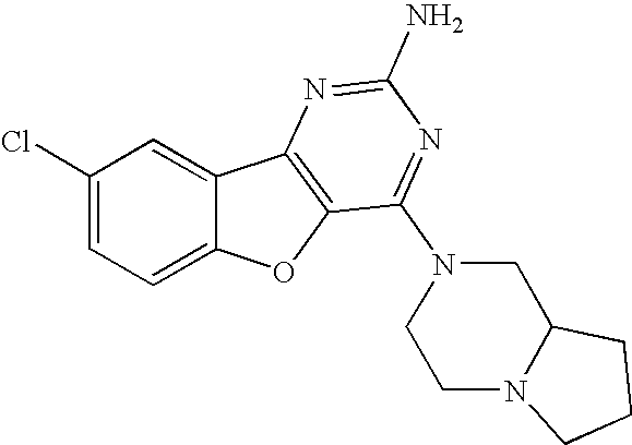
C1(Cl)=CC=C2C(=C1)C1=C(O2)C(N2CCN3C(C2)CCC3)=NC(N)=N1
